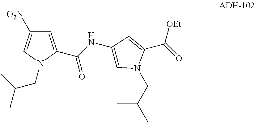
C1=C(C(NC2=CN(CC(C)C)C(C([OEt])=O)=C2)=O)N(CC(C)C)C=C1[O2N]
